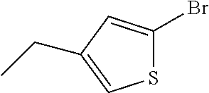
S1C(Br)=CC(CC)=C1
